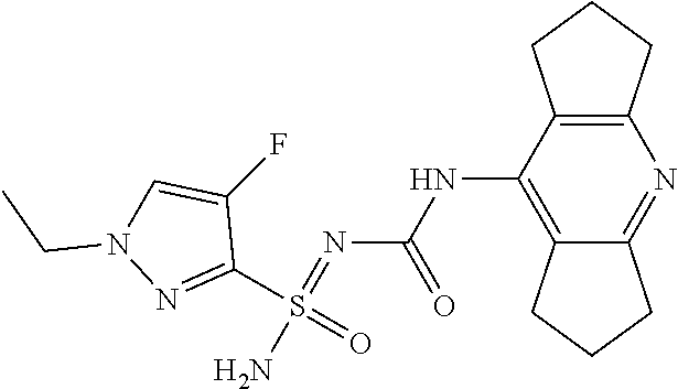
N(C1=C2C(=NC3=C1CCC3)CCC2)C(N=S(N)(C1=NN(CC)C=C1F)=O)=O
